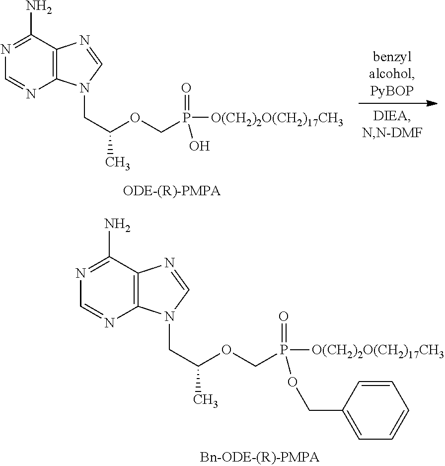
N1=C(N)C2=C(N=C1)N(CC(OCP(=O)([O(CH2)2O(CH2)17CH3])OCC1=CC=CC=C1)C)C=N2.N1=C(N)C2=C(N=C1)N(CC(OCP(=O)([O(CH2)2O(CH2)17CH3])O)C)C=N2
